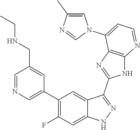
C1=NC=C(C2=C(F)C=C3C(=C2)C(C2=NC4=C(N2)N=CC=C4N2C=C(C)N=C2)=NN3)C=C1CNCC
